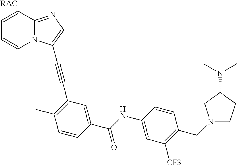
C1=CC2=NC=C(C#CC3=C(C)C=CC(C(NC4=CC([CF3])=C(CN5CCC(N(C)C)C5)C=C4)=O)=C3)N2C=C1.[RAC]
